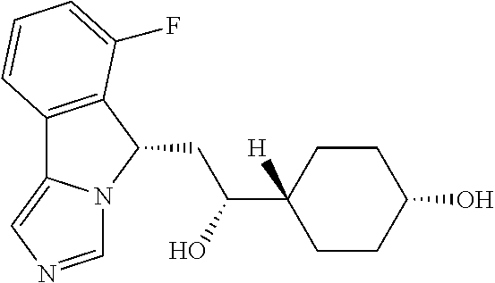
C12=C(C(CC(C3([H])CCC(O)CC3)O)N3C1=CN=C3)C(F)=CC=C2
